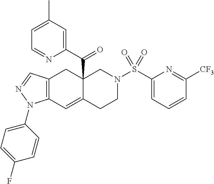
C12=C(C=NN1C1=CC=C(F)C=C1)CC1(C(=O)C3=CC(C)=CC=N3)C(=C2)CCN(S(C2=CC=CC([CF3])=N2)(=O)=O)C1
